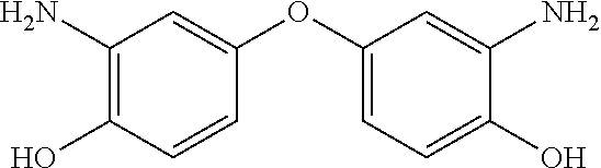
O(C1=CC(N)=C(O)C=C1)C1=CC=C(O)C(N)=C1
